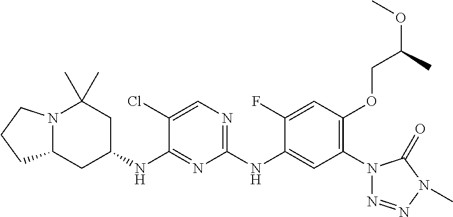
N12C(CC(NC3=NC(NC4=CC(N5N=NN(C)C5=O)=C(OCC(C)OC)C=C4F)=NC=C3Cl)CC1(C)C)CCC2
